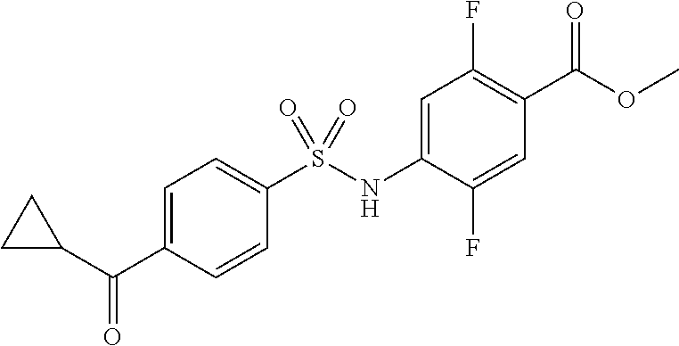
C1=C(NS(C2=CC=C(C(C3CC3)=O)C=C2)(=O)=O)C(F)=CC(C(OC)=O)=C1F
